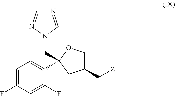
N1=CN(CC2(C3=CC=C(F)C=C3F)CC(C[Z])CO2)N=C1
